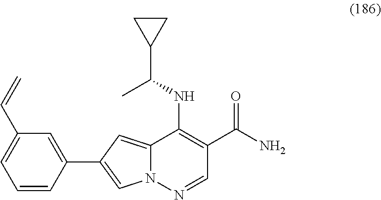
N12C(=CC(C3=CC(C=C)=CC=C3)=C1)C(NC(C1CC1)C)=C(C(N)=O)C=N2
